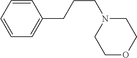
C1=CC=CC(CCCN2CCOCC2)=C1
